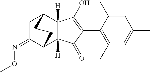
C1(C)=C(C2=C(O)C3([H])C([H])(C2=O)C2C(=NOC)CC3CC2)C(C)=CC(C)=C1
